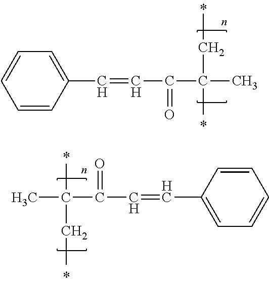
C1=CC(C=CC(=O)C(CC)(C)C)=CC=C1.CC(CC)(C)C(=O)C=CC1=CC=CC=C1
